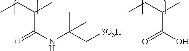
CCC(C)C(NC(C[SO3H])(C)C)=O.CCC(C)C(O)=O
